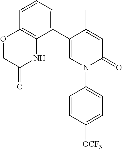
C1=C(C)C(C2=CC=CC3=C2NC(=O)CO3)=CN(C2=CC=C([OCF3])C=C2)C1=O
